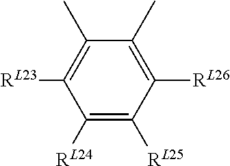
C1(C)=C([RL23])C([RL24])=C([RL25])C([RL26])=C1C
